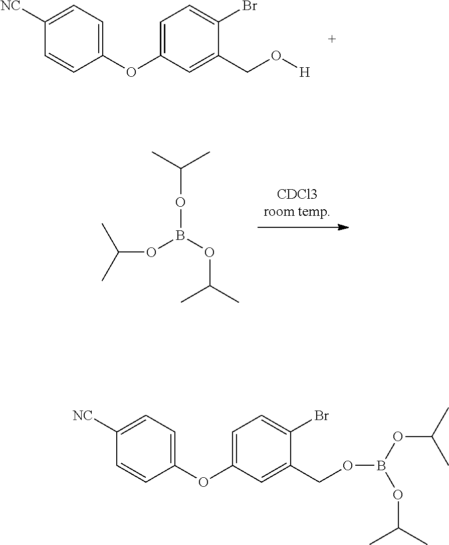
CC(C)OB(OC(C)C)OC(C)C.C1=C(OC2=CC=C([NC])C=C2)C=C(CO[H])C(Br)=C1.C1=C(OC2=CC=C([NC])C=C2)C=C(COB(OC(C)C)OC(C)C)C(Br)=C1
